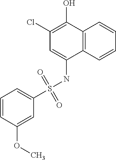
C12=C(C=CC=C1)C(NS(C1=CC=CC(OC)=C1)(=O)=O)=CC(Cl)=C2O
